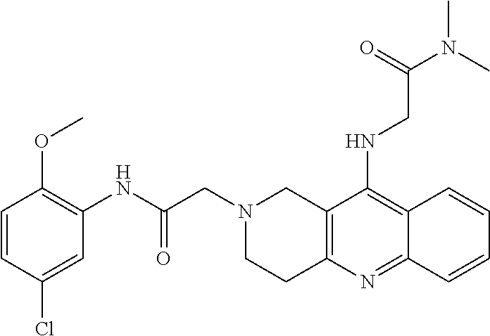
C1CC2=C(CN1CC(NC1=C(OC)C=CC(Cl)=C1)=O)C(NCC(=O)N(C)C)=C1C(=N2)C=CC=C1
